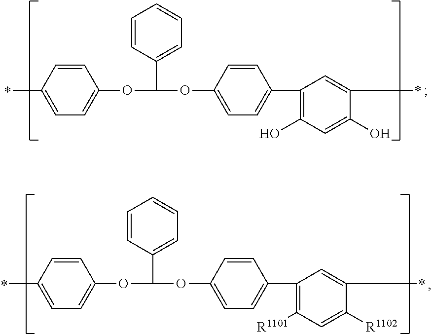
CC1=CC=C(OC(C2=CC=CC=C2)OC2=CC=C(C3=C(O)C=C(O)C(C)=C3)C=C2)C=C1.CC1=CC=C(OC(C2=CC=CC=C2)OC2=CC=C(C3=C([R1101])C=C([R1102])C(C)=C3)C=C2)C=C1
